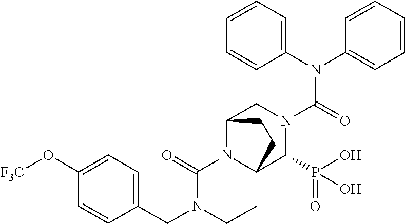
C1(N(C2=CC=CC=C2)C(=O)N2CC3N(C(=O)N(CC4=CC=C(O[F3C])C=C4)CC)C(C2P(O)(=O)O)CC3)=CC=CC=C1
